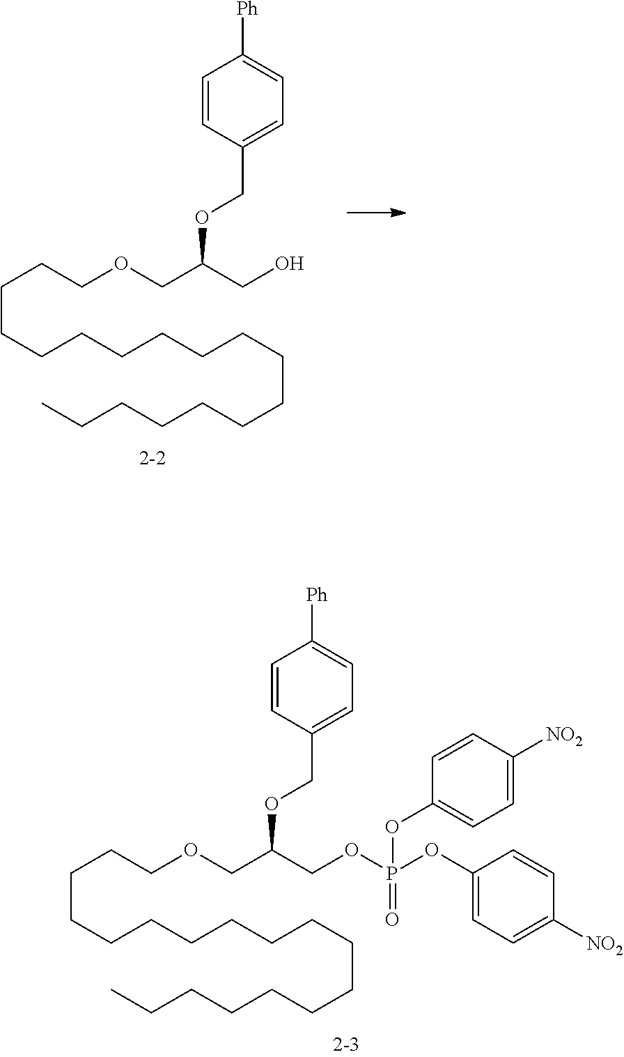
C(CCCCCCCCCCCCC)CCCCOCC(COP(OC1=CC=C([NO2])C=C1)(=O)OC1=CC=C([NO2])C=C1)OCC1=CC=C([Ph])C=C1.C(CCCCCCCCCCCCC)CCCCOCC(CO)OCC1=CC=C([Ph])C=C1
